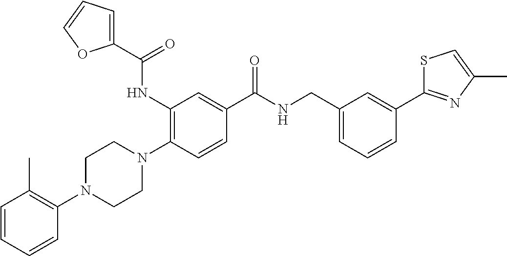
N1(C2=C(C)C=CC=C2)CCN(C2=C(NC(C3=CC=CO3)=O)C=C(C(NCC3=CC=CC(C4=NC(C)=CS4)=C3)=O)C=C2)CC1
